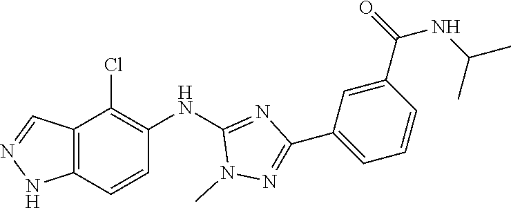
C12=C(C=CC(NC3=NC(C4=CC=CC(C(NC(C)C)=O)=C4)=NN3C)=C1Cl)NN=C2
